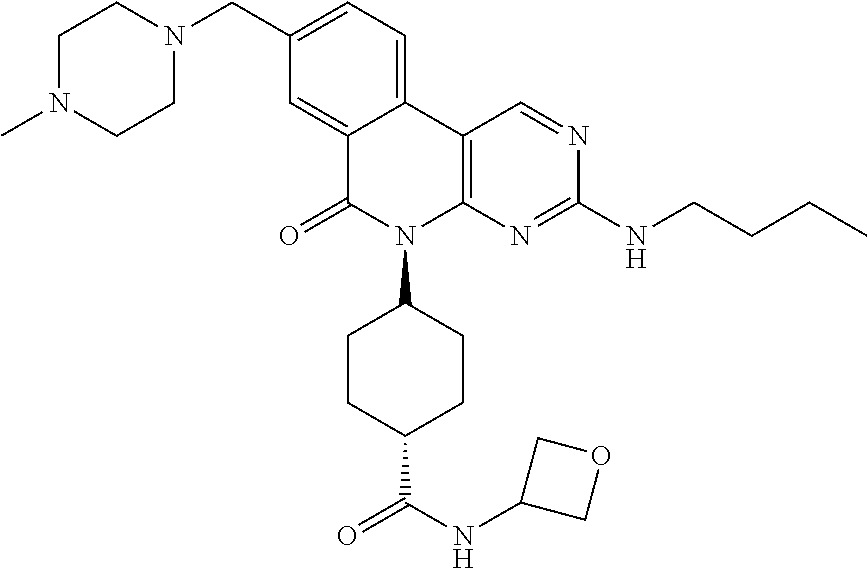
C12=CC(CN3CCN(C)CC3)=CC=C1C1=C(N(C3CCC(C(NC4COC4)=O)CC3)C2=O)N=C(NCCCC)N=C1
